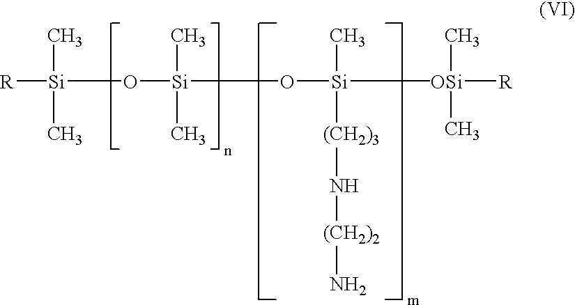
O([Si](O[Si]([OSi]([R])(C)C)(C)([(CH2)3]N[(CH2)2]N)C)(C)C)[Si]([R])(C)C
